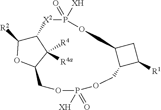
C12C([R2])OC(C1([R4a])[R4])COP([XH])(=O)OCC1C(COP(=O)([XH])[X2]2)CC1[R1]
